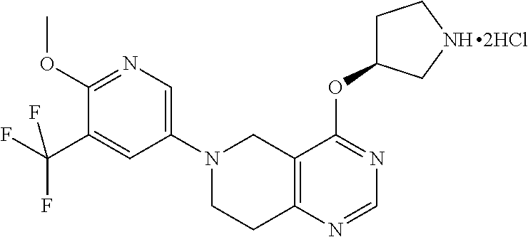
C1(OC)=NC=C(N2CCC3=C(C2)C(OC2CCNC2)=NC=N3)C=C1C(F)(F)F
